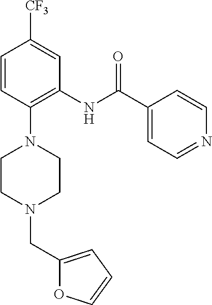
C1=CC(N2CCN(CC3=CC=CO3)CC2)=C(NC(C2=CC=NC=C2)=O)C=C1[CF3]
